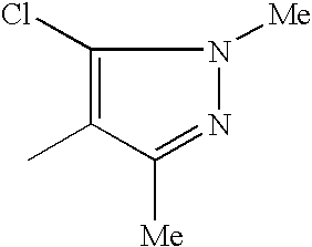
C1(Cl)=C(C)C([Me])=NN1[Me]
